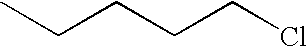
CCCCCCl
